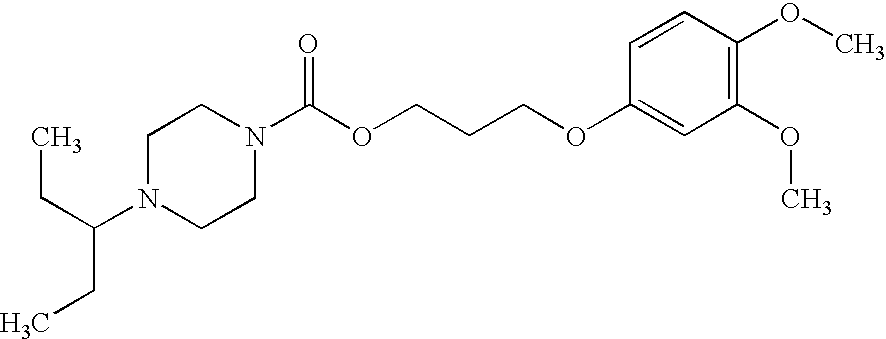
C1N(C(CC)CC)CCN(C(OCCCOC2=CC(OC)=C(OC)C=C2)=O)C1
